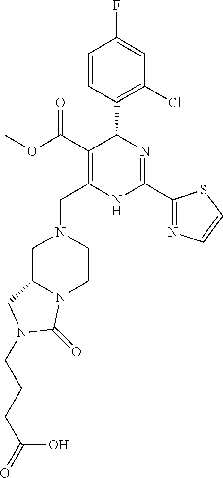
C1=CC(C2C(C(OC)=O)=C(CN3CC4N(CC3)C(=O)N(CCCC(=O)O)C4)NC(C3=NC=CS3)=N2)=C(Cl)C=C1F
